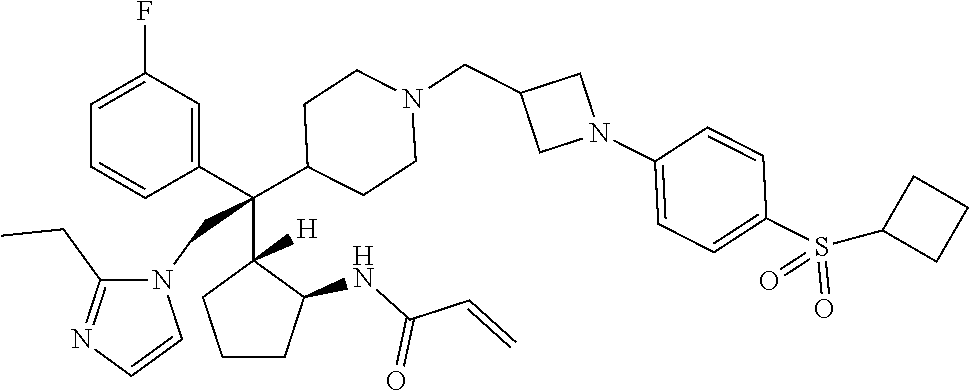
C1=C(F)C=C(C(C2([H])CCCC2NC(C=C)=O)(C2CCN(CC3CN(C4=CC=C(S(=O)(=O)C5CCC5)C=C4)C3)CC2)CN2C(CC)=NC=C2)C=C1
